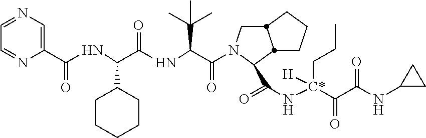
C1(C(NC(C(NC(C(=O)N2CC3CCCC3C2C(=O)N[C*](C(C(NC2CC2)=O)=O)(CCC)[H])C(C)(C)C)=O)C2CCCCC2)=O)=CN=CC=N1
